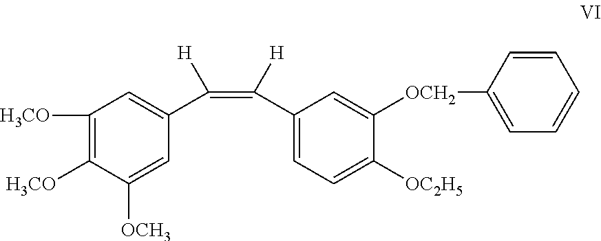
C1([H3CO])=C([H3CO])C([OCH3])=CC(C(=C(C2=CC=C([OC2H5])C([OCH2]C3=CC=CC=C3)=C2)[H])[H])=C1
